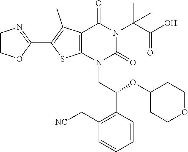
C12=C(N(CC(C3=C(C[NC])C=CC=C3)OC3CCOCC3)C(=O)N(C(C(O)=O)(C)C)C1=O)SC(C1=NC=CO1)=C2C
